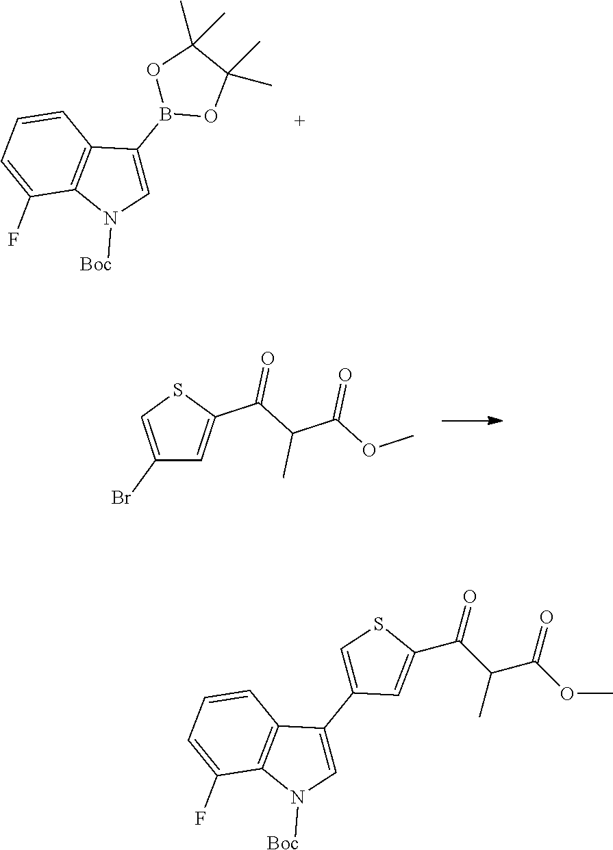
C1(C)(C)C(C)(C)OB(C2=CN([Boc])C3=C2C=CC=C3F)O1.C1(Br)=CSC(C(C(C(OC)=O)C)=O)=C1.O=C(C1=CC(C2=CN([Boc])C3=C2C=CC=C3F)=CS1)C(C(OC)=O)C
